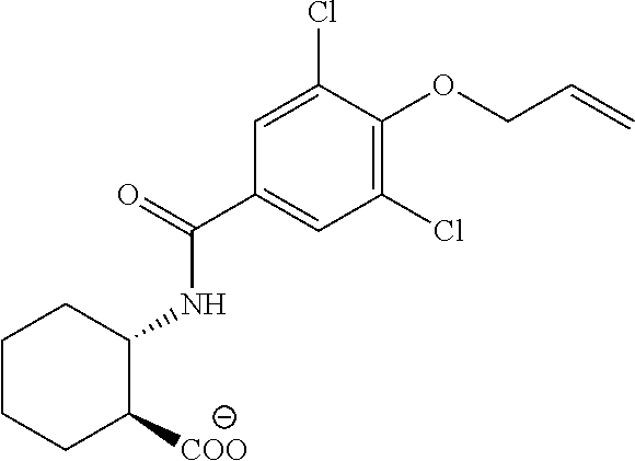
C1CCC([COO])C(NC(C2=CC(Cl)=C(OCC=C)C(Cl)=C2)=O)C1
